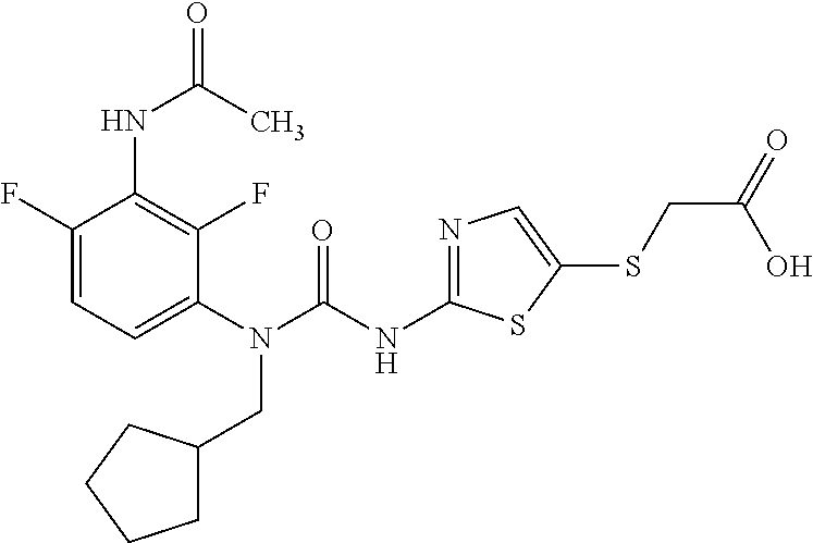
C1(N(CC2CCCC2)C(=O)NC2=NC=C(SCC(O)=O)S2)=CC=C(F)C(NC(=O)C)=C1F
